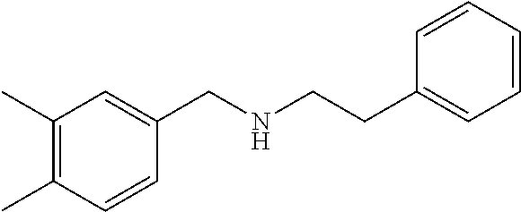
C1=CC=CC(CCNCC2=CC(C)=C(C)C=C2)=C1
